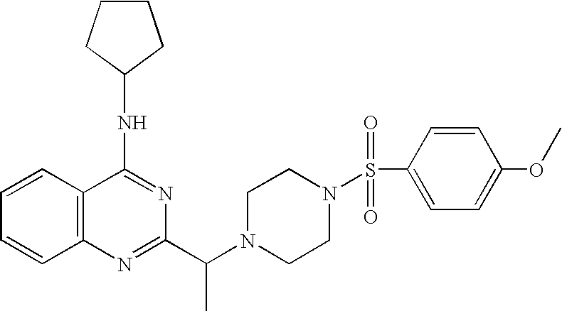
C1=CC2=C(C=C1)N=C(C(N1CCN(S(C3=CC=C(OC)C=C3)(=O)=O)CC1)C)N=C2NC1CCCC1
